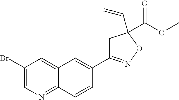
C1(Br)=CN=C2C(=C1)C=C(C1=NOC(C=C)(C(OC)=O)C1)C=C2
